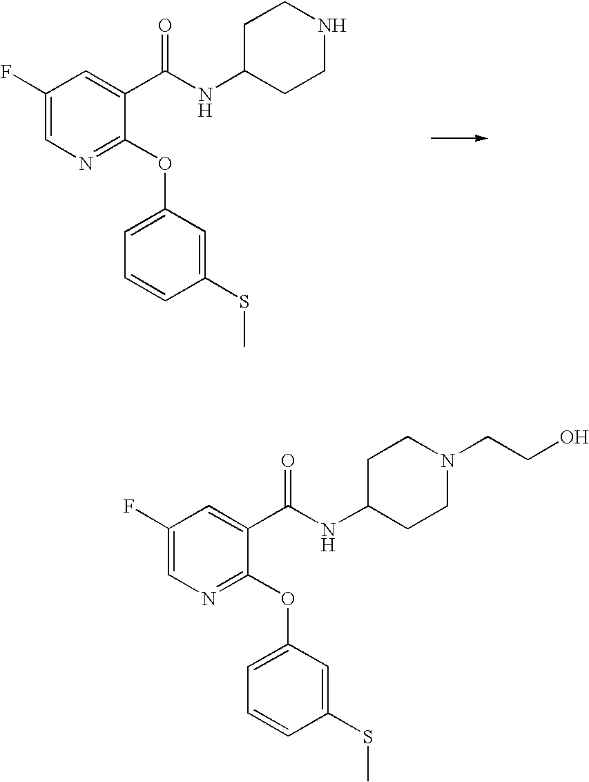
C1(F)=CN=C(OC2=CC=CC(SC)=C2)C(C(NC2CCNCC2)=O)=C1.C1(F)=CN=C(OC2=CC=CC(SC)=C2)C(C(NC2CCN(CCO)CC2)=O)=C1
